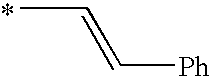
CC=C[Ph].*
